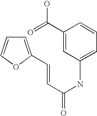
C(=O)(C=CC1=CC=CO1)NC1=CC=CC(C(=O)O)=C1
